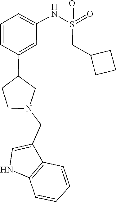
O=S(=O)(NC1=CC=CC(C2CN(CC3=CNC4=C3C=CC=C4)CC2)=C1)CC1CCC1
